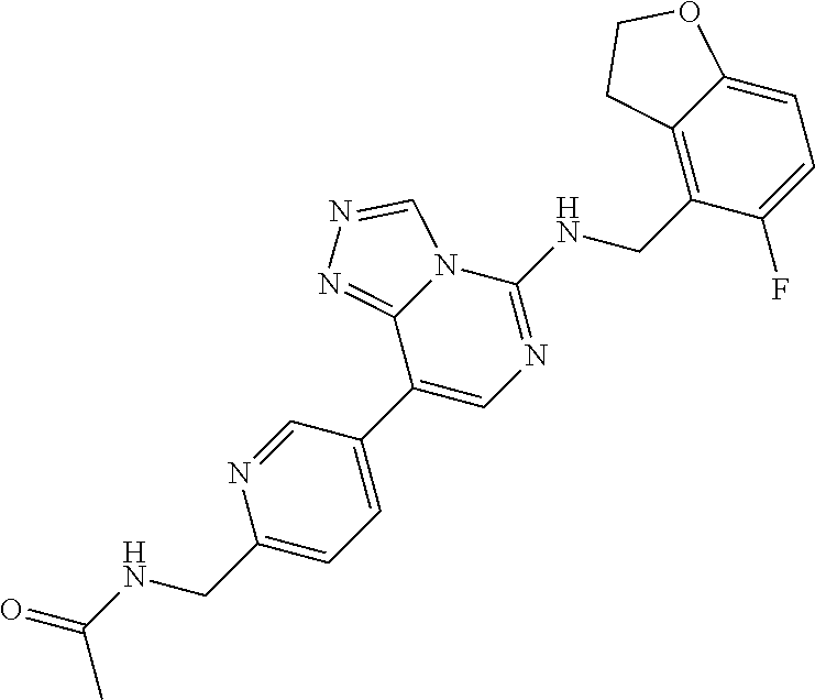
C1(C2=CC=C(CNC(=O)C)N=C2)=CN=C(NCC2=C3C(=CC=C2F)OCC3)N2C1=NN=C2
